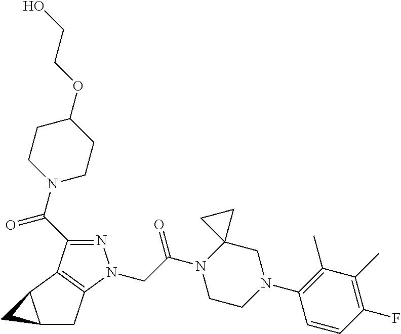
N1=C(C(N2CCC(OCCO)CC2)=O)C2=C(N1CC(N1CCN(C3=C(C)C(C)=C(F)C=C3)CC13CC3)=O)CC1C2C1
